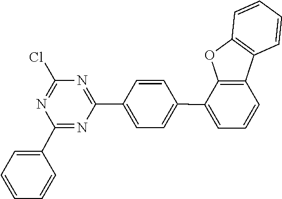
C1(C2=NC(C3=CC=C(C4=CC=CC5=C4OC4=C5C=CC=C4)C=C3)=NC(Cl)=N2)=CC=CC=C1
